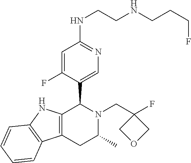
C12=C(NC3=C1C=CC=C3)C(C1=CN=C(NCCNCCCF)C=C1F)N(CC1(F)COC1)C(C)C2
